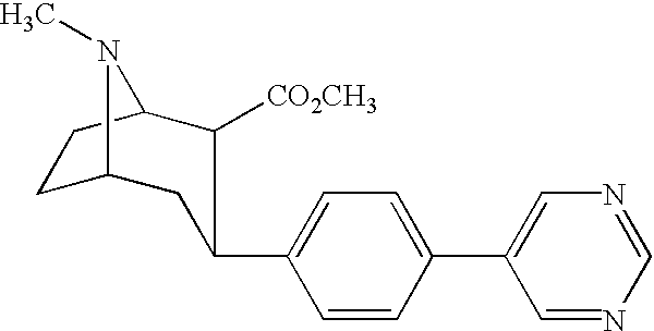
C1C2CC(C3=CC=C(C4=CN=CN=C4)C=C3)C([CO2CH3])C(C1)N2C
